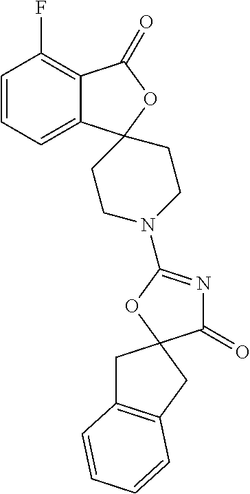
C1=CC=C2C(=C1F)C(=O)OC21CCN(C2=NC(=O)C3(O2)CC2=C(C3)C=CC=C2)CC1
